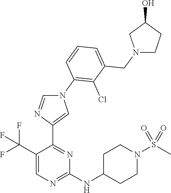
C1=C(C(F)(F)F)C(C2=CN(C3=C(Cl)C(CN4CCC(O)C4)=CC=C3)C=N2)=NC(NC2CCN(S(C)(=O)=O)CC2)=N1
